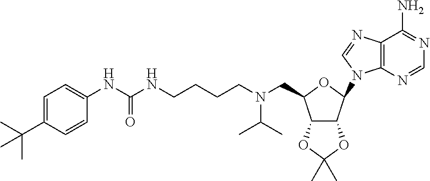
C(N(CCCCNC(NC1=CC=C(C(C)(C)C)C=C1)=O)CC1C2C(C(N3C4=C(C(N)=NC=N4)N=C3)O1)OC(C)(C)O2)(C)C
